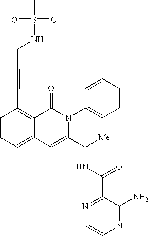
C1=CC=C2C(=C1C#CCNS(=O)(C)=O)C(=O)N(C1=CC=CC=C1)C(C([Me])NC(C1=NC=CN=C1[NH2])=O)=C2
